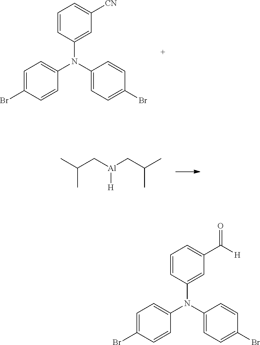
C1=C(Br)C=CC(N(C2=CC=C(Br)C=C2)C2=CC([CN])=CC=C2)=C1.CC(C[Al](CC(C)C)[H])C.C1=C(Br)C=CC(N(C2=CC=C(Br)C=C2)C2=CC(C([H])=O)=CC=C2)=C1
